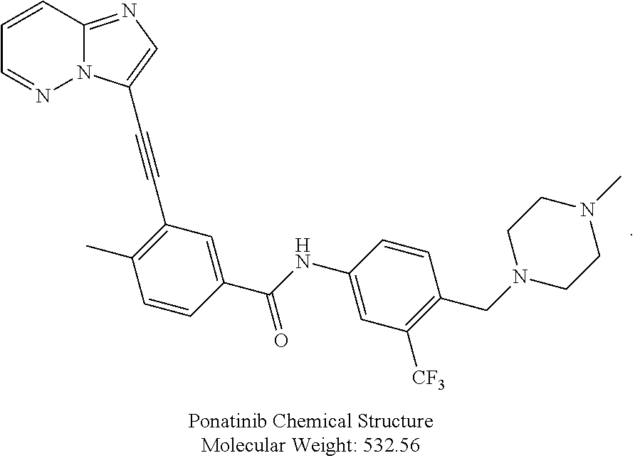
C1=CC(NC(C2=CC(C#CC3=CN=C4N3N=CC=C4)=C(C)C=C2)=O)=CC([CF3])=C1CN1CCN(C)CC1
